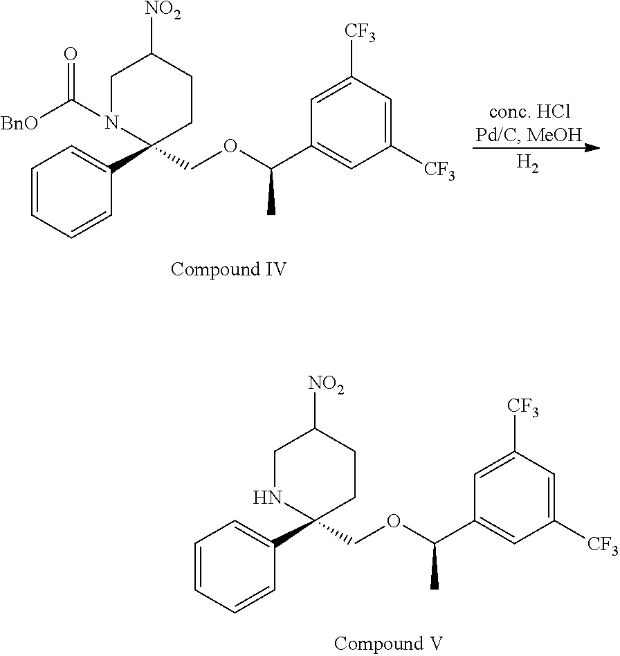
C1=CC=CC(C2(COC(C3=CC([CF3])=CC([CF3])=C3)C)CCC([NO2])CN2)=C1.C1=CC=CC(C2(COC(C3=CC([CF3])=CC([CF3])=C3)C)CCC([NO2])CN2C([BnO])=O)=C1.[H2]
